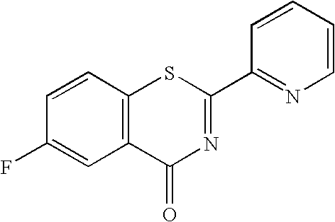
C1=CC2=C(C=C1F)C(=O)N=C(C1=NC=CC=C1)S2
